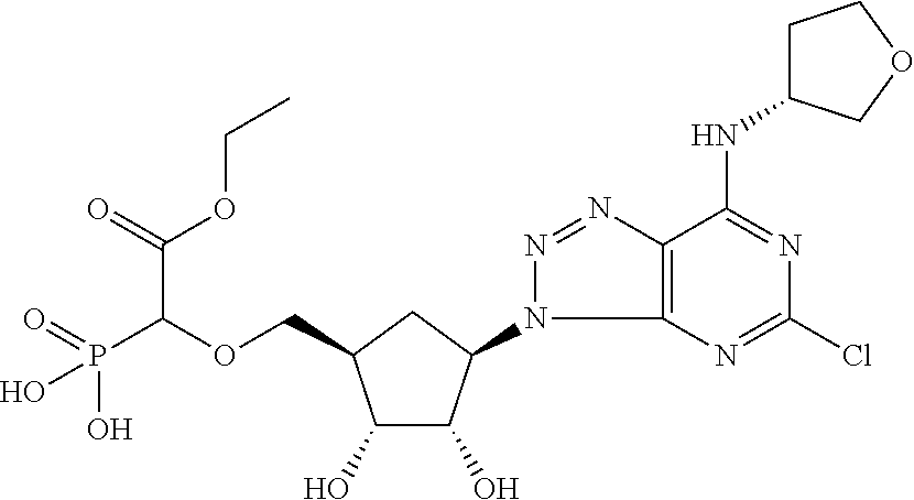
C1(O)C(O)C(N2N=NC3=C2N=C(Cl)N=C3NC2CCOC2)CC1COC(C(OCC)=O)P(O)(=O)O
